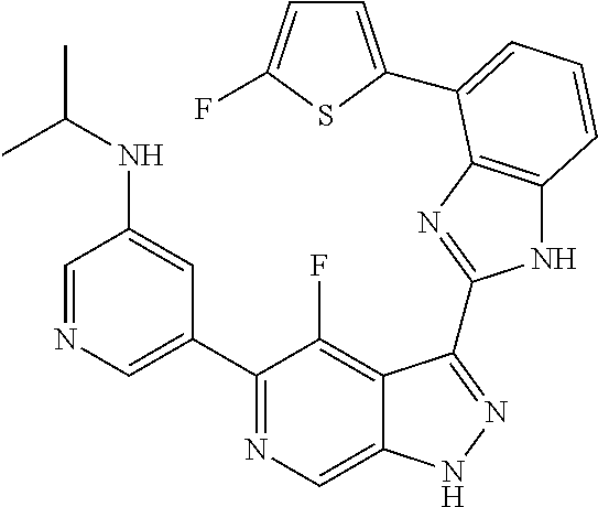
C1=NC=C(C2=NC=C3C(=C2F)C(C2=NC4=C(N2)C=CC=C4C2=CC=C(F)S2)=NN3)C=C1NC(C)C
